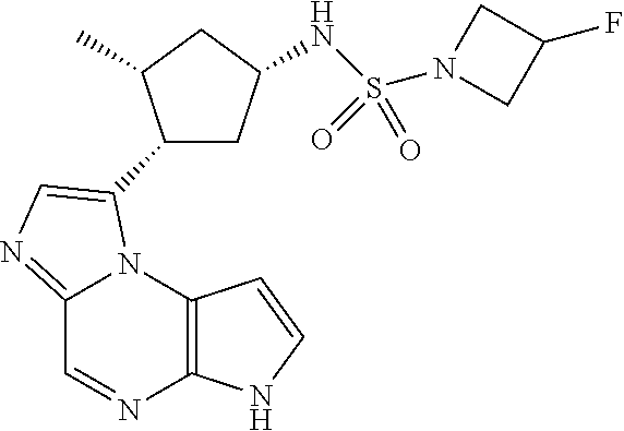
C12=NC=C(C3CC(NS(N4CC(F)C4)(=O)=O)CC3C)N1C1=C(N=C2)NC=C1
